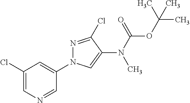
C1(Cl)=CN=CC(N2N=C(Cl)C(N(C(=O)OC(C)(C)C)C)=C2)=C1
